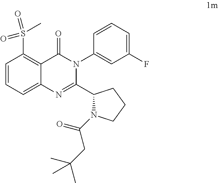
O=S(C1=C2C(=CC=C1)N=C(C1N(C(=O)CC(C)(C)C)CCC1)N(C1=CC(F)=CC=C1)C2=O)(C)=O
